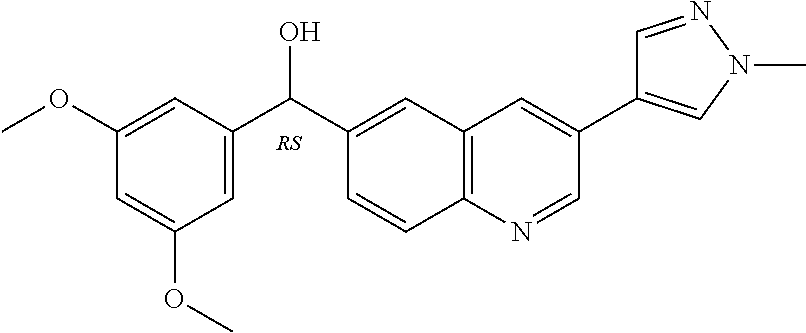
C1(C(C2=CC(OC)=CC(OC)=C2)O)=CC2=C(C=C1)N=CC(C1=CN(C)N=C1)=C2
